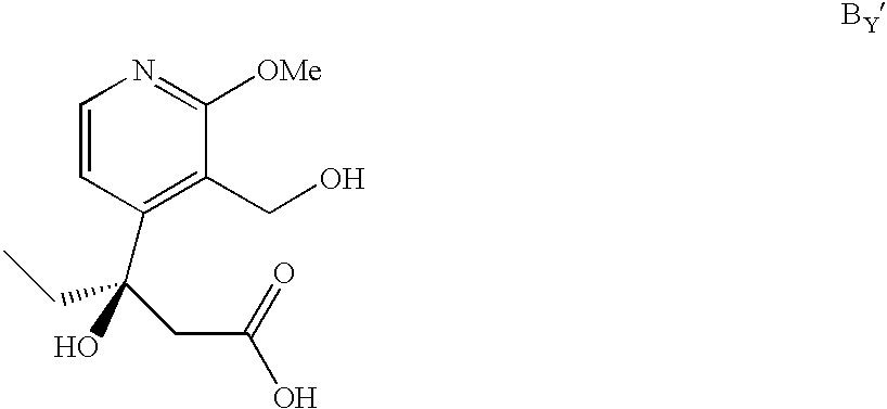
C1=CC(C(CC(O)=O)(CC)O)=C(CO)C([OMe])=N1
